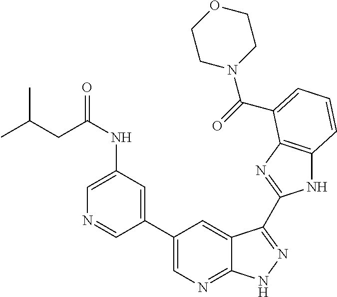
C1(C2=CN=C3C(=C2)C(C2=NC4=C(N2)C=CC=C4C(=O)N2CCOCC2)=NN3)=CC(NC(=O)CC(C)C)=CN=C1
